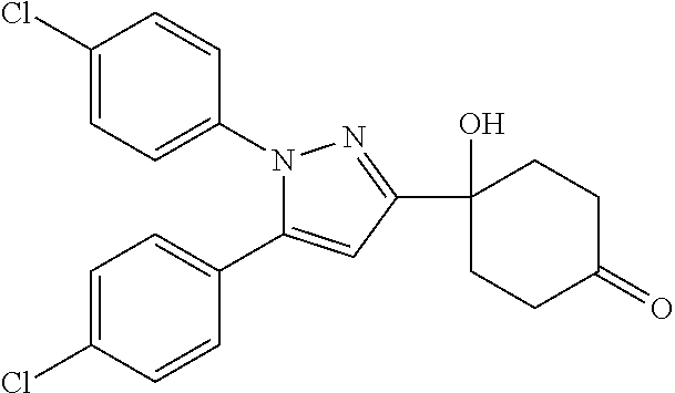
C1(Cl)=CC=C(N2C(C3=CC=C(Cl)C=C3)=CC(C3(O)CCC(=O)CC3)=N2)C=C1
